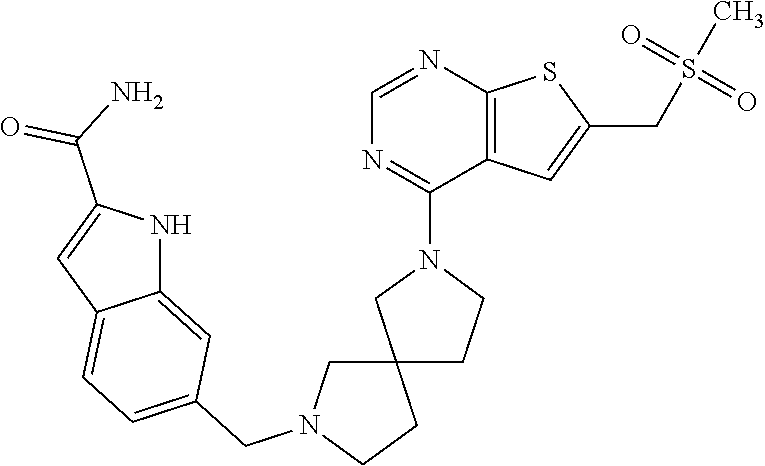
N1(C2=NC=NC3=C2C=C(CS(C)(=O)=O)S3)CCC2(C1)CN(CC1=CC=C3C(=C1)NC(C(=O)N)=C3)CC2
